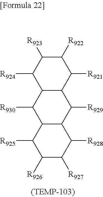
C1([R924])C2C(C([R921])C([R922])C1[R923])C([R929])C1C(C2[R930])C([R925])C([R926])C([R927])C1[R928]
